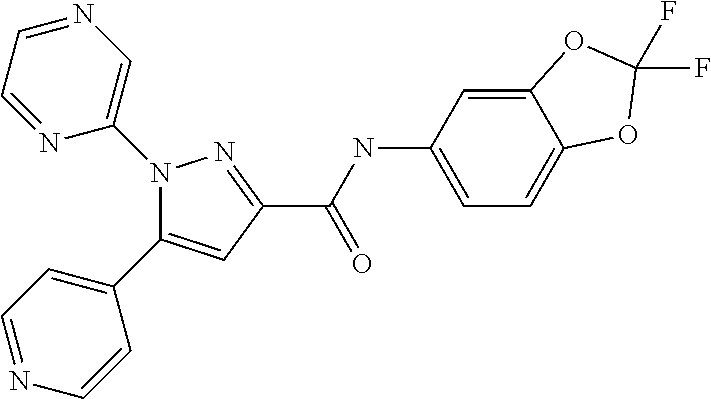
C1(C(NC2=CC=C3C(=C2)OC(F)(F)O3)=O)=NN(C2=CN=CC=N2)C(C2=CC=NC=C2)=C1
